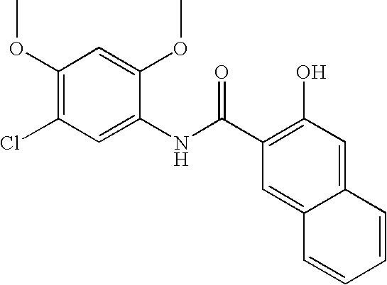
C1(OC)=C(Cl)C=C(NC(=O)C2=C(O)C=C3C(=C2)C=CC=C3)C(OC)=C1
